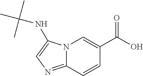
N12C(=NC=C1NC(C)(C)C)C=CC(C(O)=O)=C2
